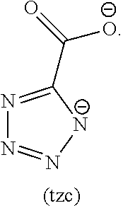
N1=C(C(=O)[O-])[N-]N=N1
